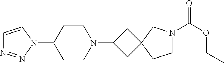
C1=CN(C2CCN(C3CC4(C3)CCN(C(OCC)=O)C4)CC2)N=N1
